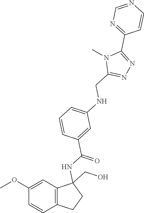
C1=C(C(NC2(CO)C3=C(C=CC(OC)=C3)CC2)=O)C=CC=C1NCC1=NN=C(C2=NC=NC=C2)N1C
